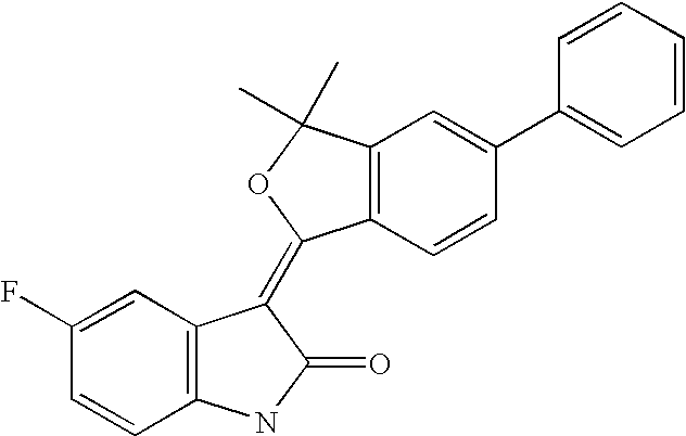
C1=C(F)C=CC2=C1C(=C1C3=C(C=C(C4=CC=CC=C4)C=C3)C(C)(C)O1)C(=O)N2
